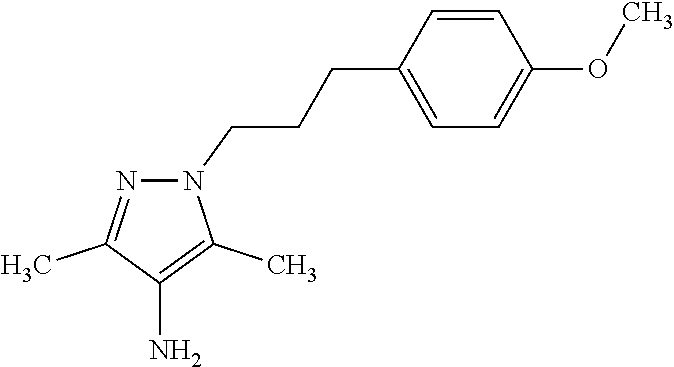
N1(CCCC2=CC=C(OC)C=C2)N=C(C)C(N)=C1C
